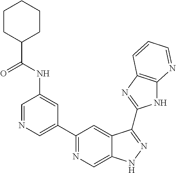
C1=NC=C(C2=NC=C3C(=C2)C(C2=NC4=C(N2)N=CC=C4)=NN3)C=C1NC(C1CCCCC1)=O
